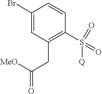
C1(Br)=CC(CC(=O)[MeO])=C(S(=O)(=O)[Q])C=C1
